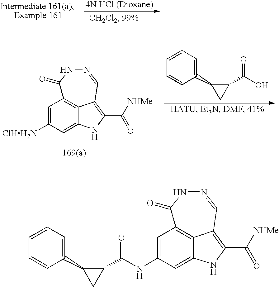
OC(C1C(C2=CC=CC=C2)C1)=O.C1=C([ClHH2N])C=C2NC(C(=O)[NHMe])=C3C2=C1C(=O)NN=C3.C1=C(NC(C2C(C3=CC=CC=C3)C2)=O)C=C2NC(C(=O)[NHMe])=C3C2=C1C(=O)NN=C3
